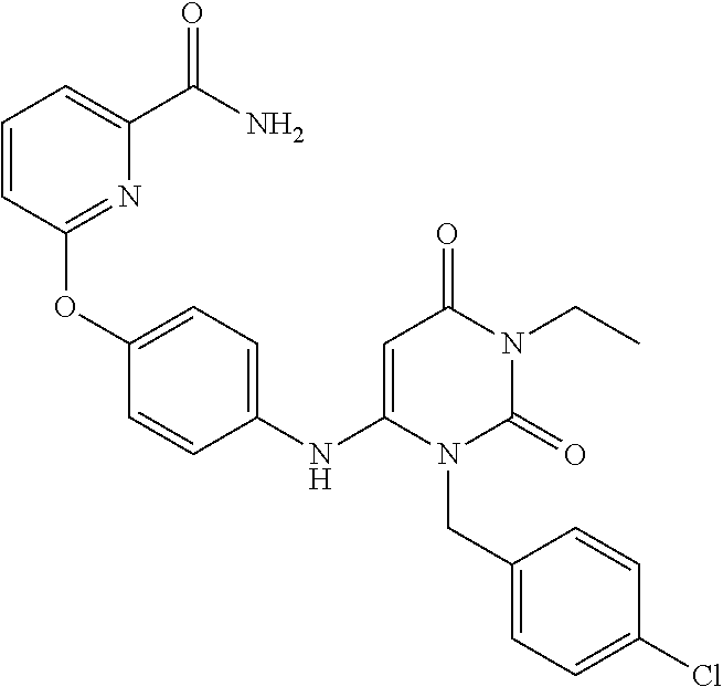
C1(NC2=CC(=O)N(CC)C(=O)N2CC2=CC=C(Cl)C=C2)=CC=C(OC2=NC(C(N)=O)=CC=C2)C=C1
